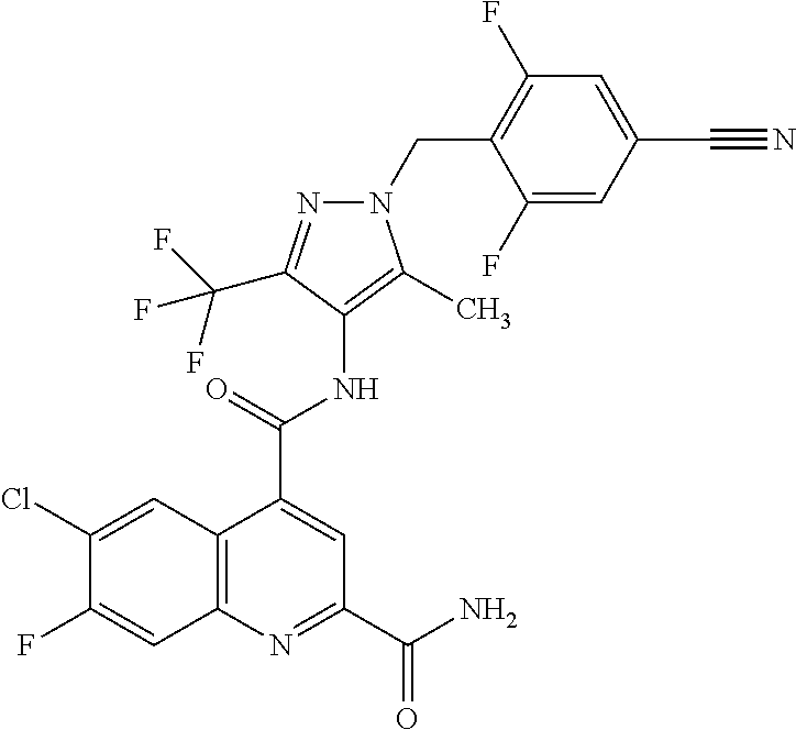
C12=C(N=C(C(=O)N)C=C1C(=O)NC1=C(C)N(CC3=C(F)C=C(C#N)C=C3F)N=C1C(F)(F)F)C=C(F)C(Cl)=C2
